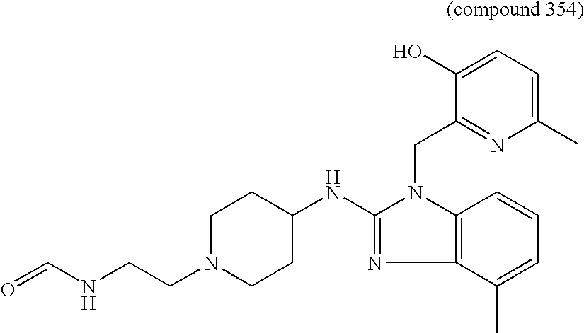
N(C1=NC2=C(N1CC1=NC(C)=CC=C1O)C=CC=C2C)C1CCN(CCNC=O)CC1
